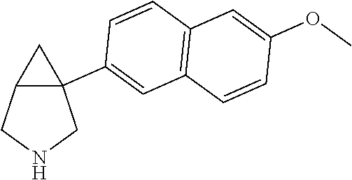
C12C(C3=CC4=C(C=C3)C=C(OC)C=C4)(CNC1)C2
